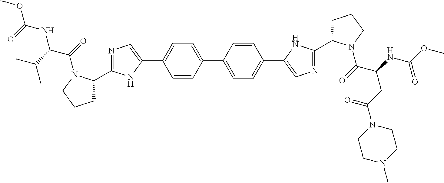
C1C(C2=NC=C(C3=CC=C(C4=CC=C(C5=CN=C(C6CCCN6C(=O)C(CC(N6CCN(C)CC6)=O)NC(OC)=O)N5)C=C4)C=C3)N2)N(C(=O)C(C(C)C)NC(OC)=O)CC1
